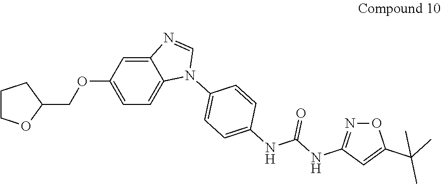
C12=CC(OCC3OCCC3)=CC=C1N(C1=CC=C(NC(NC3=NOC(C(C)(C)C)=C3)=O)C=C1)C=N2
